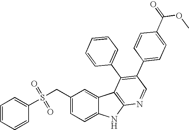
C1=CC=CC(S(CC2=CC=C3C(=C2)C2=C(N3)N=CC(C3=CC=C(C(=O)OC)C=C3)=C2C2=CC=CC=C2)(=O)=O)=C1
